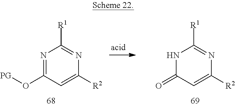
N1=C(O[PG])C=C([R2])N=C1[R1].N1C(=O)C=C([R2])N=C1[R1]
